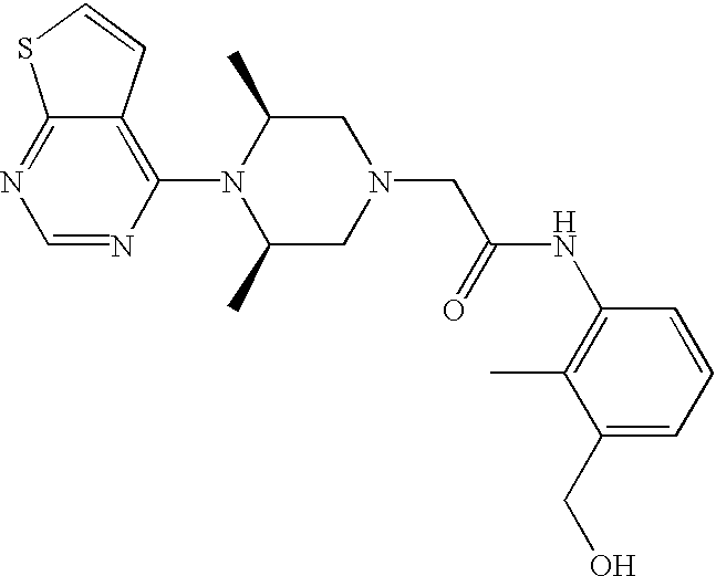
C1=NC(N2C(C)CN(CC(=O)NC3=C(C)C(CO)=CC=C3)CC2C)=C2C(=N1)SC=C2
